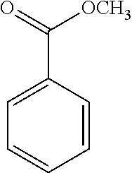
C1=CC(C(=O)[OCH3])=CC=C1
